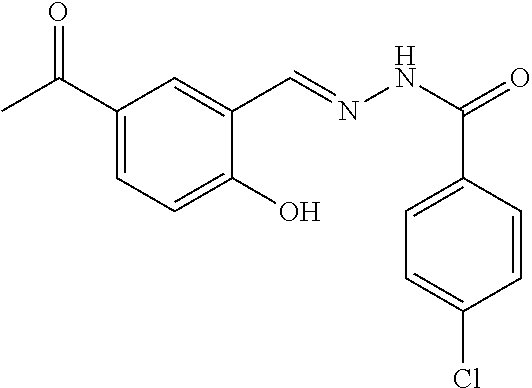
C1(C(C)=O)=CC=C(O)C(C=NNC(=O)C2=CC=C(Cl)C=C2)=C1
